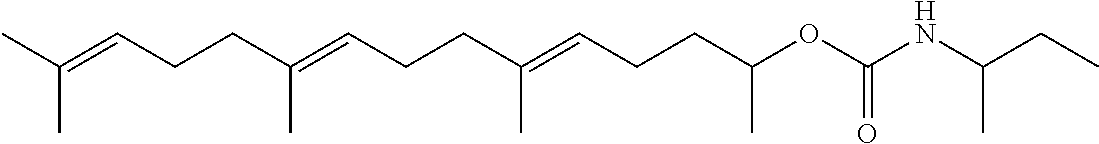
C(C(=CCCC(=CCCC(OC(NC(CC)C)=O)C)C)C)CC=C(C)C
